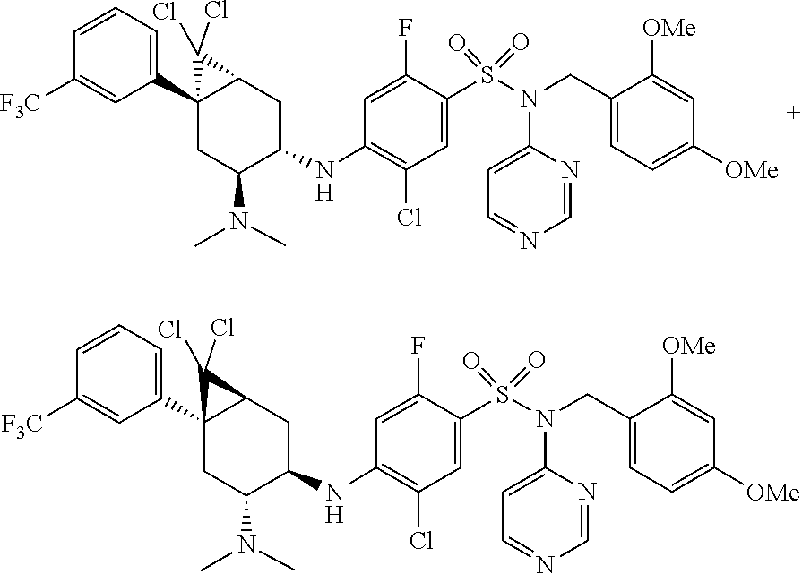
S(=O)(=O)(C1=CC(Cl)=C(NC2CC3C(C4=CC=CC([F3C])=C4)(CC2N(C)C)C3(Cl)Cl)C=C1F)N(C1=CC=NC=N1)CC1=CC=C([OMe])C=C1[OMe].S(=O)(=O)(C1=CC(Cl)=C(NC2CC3C(C4=CC=CC([F3C])=C4)(CC2N(C)C)C3(Cl)Cl)C=C1F)N(C1=CC=NC=N1)CC1=CC=C([OMe])C=C1[OMe]
